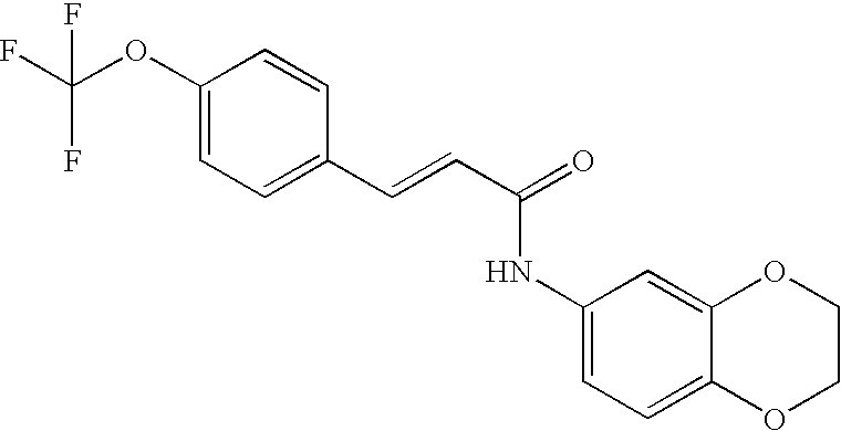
C(=CC(=O)NC1=CC=C2C(=C1)OCCO2)C1=CC=C(OC(F)(F)F)C=C1
